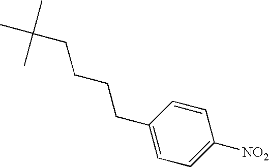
C1(CCCCC(C)(C)C)=CC=C([NO2])C=C1
